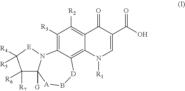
C1([R3])=C2C(=C3C(=C1[R2])C(=O)C(C(O)=O)=CN3[R1])[D]B[A]C1([G])N2[E]C([R4])([R5])C1([R7])[R6]
